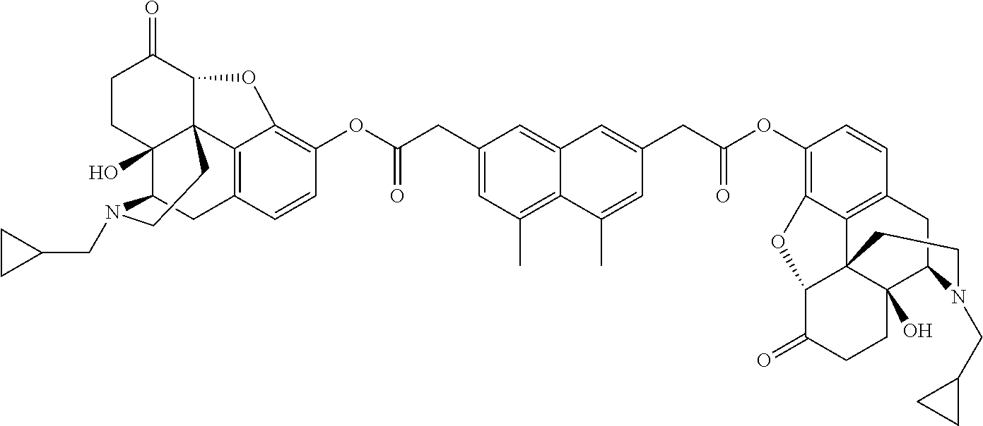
C1CC2(O)C34C(C1=O)OC1=C(OC(CC5=CC(C)=C6C(=C5)C=C(CC(OC5=C7C8=C(C=C5)CC5C9(O)C8(C(C(=O)CC9)O7)CCN5CC5CC5)=O)C=C6C)=O)C=CC(=C31)CC2N(CC1CC1)CC4
